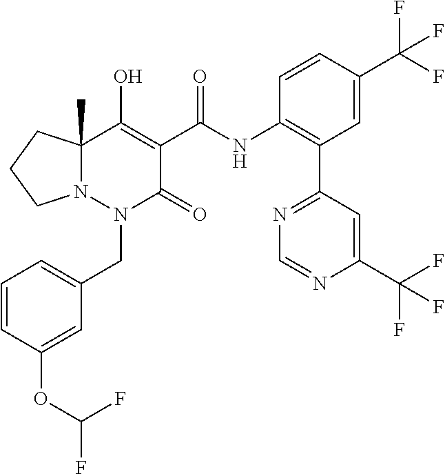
C1=CC(OC(F)F)=CC(CN2C(=O)C(C(=O)NC3=C(C4=NC=NC(C(F)(F)F)=C4)C=C(C(F)(F)F)C=C3)=C(O)C3(C)N2CCC3)=C1
